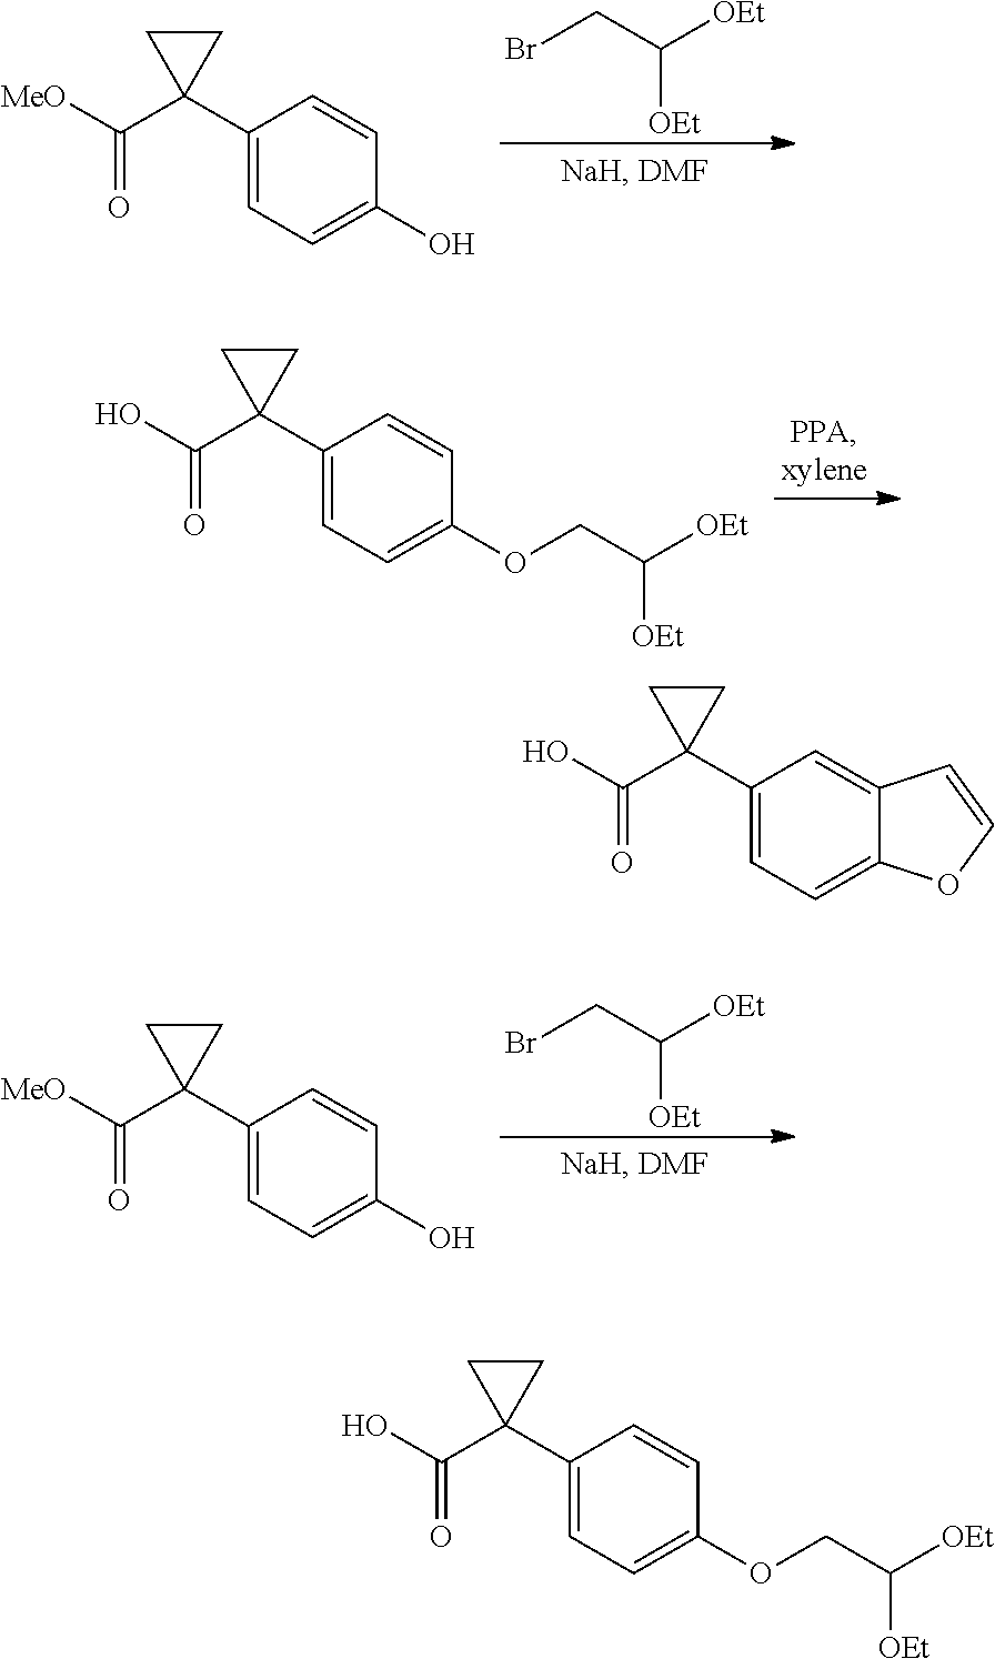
BrCC([OEt])[OEt].C1(C2(C([MeO])=O)CC2)=CC=C(O)C=C1.C1(C2(C(O)=O)CC2)=CC=C(OCC([OEt])[OEt])C=C1.BrCC([OEt])[OEt].C1(C2(C([MeO])=O)CC2)=CC=C(O)C=C1.C1(C2(C(O)=O)CC2)=CC=C(OCC([OEt])[OEt])C=C1.C1(C2(C(O)=O)CC2)=CC=C2C(=C1)C=CO2
